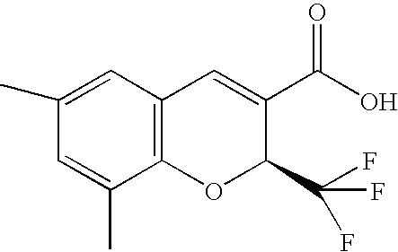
C1(C)=CC2=C(C(C)=C1)OC(C(F)(F)F)C(C(O)=O)=C2
